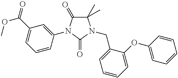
C1(C)(C)C(=O)N(C2=CC(C(OC)=O)=CC=C2)C(=O)N1CC1=CC=CC=C1OC1=CC=CC=C1
